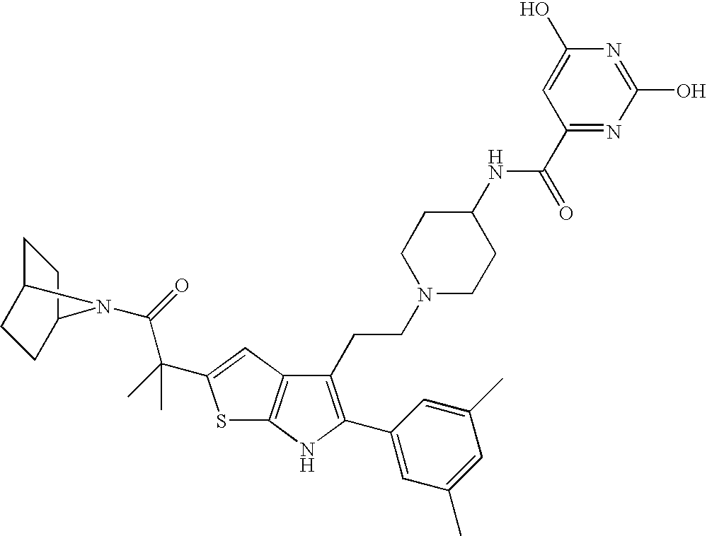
C1(CCN2CCC(NC(C3=NC(O)=NC(O)=C3)=O)CC2)=C(C2=CC(C)=CC(C)=C2)NC2=C1C=C(C(C)(C(=O)N1C3CCC1CC3)C)S2
